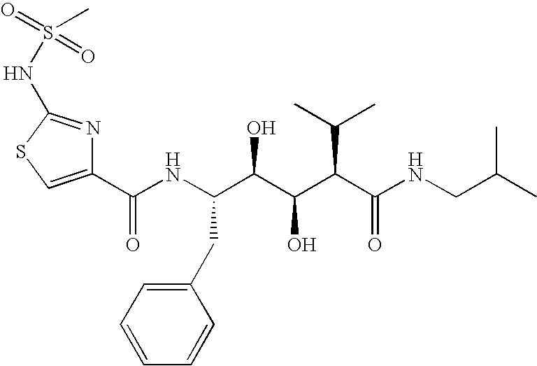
C1(C(NC(C(C(C(C(NCC(C)C)=O)C(C)C)O)O)CC2=CC=CC=C2)=O)=CSC(NS(=O)(=O)C)=N1
